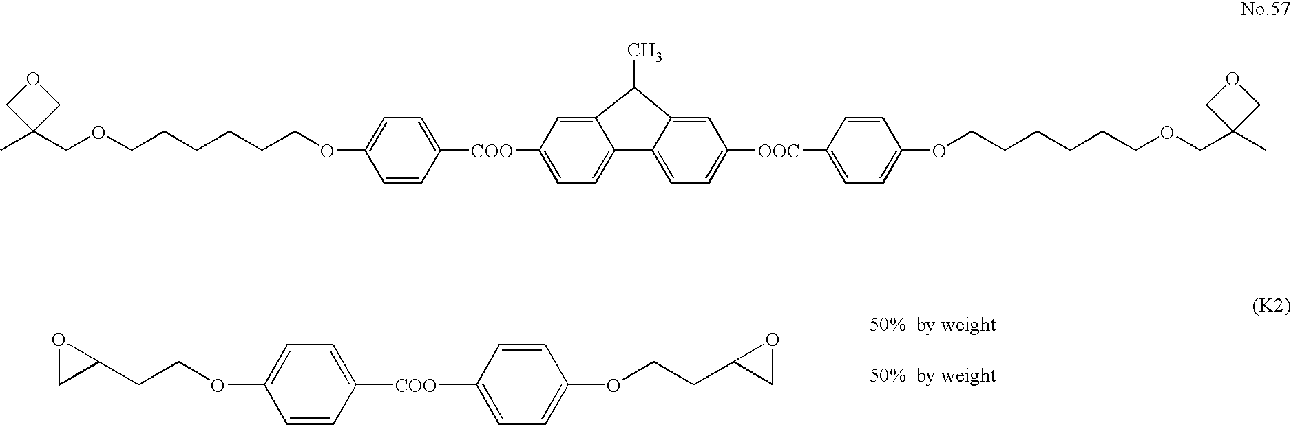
C1(OCCC2CO2)=CC=C([COO]C2=CC=C(OCCC3CO3)C=C2)C=C1.C1(OCCCCCCOCC2(C)COC2)=CC=C([COO]C2=CC=C3C(=C2)C(C)C2=CC([OOC]C4=CC=C(OCCCCCCOCC5(C)COC5)C=C4)=CC=C32)C=C1
